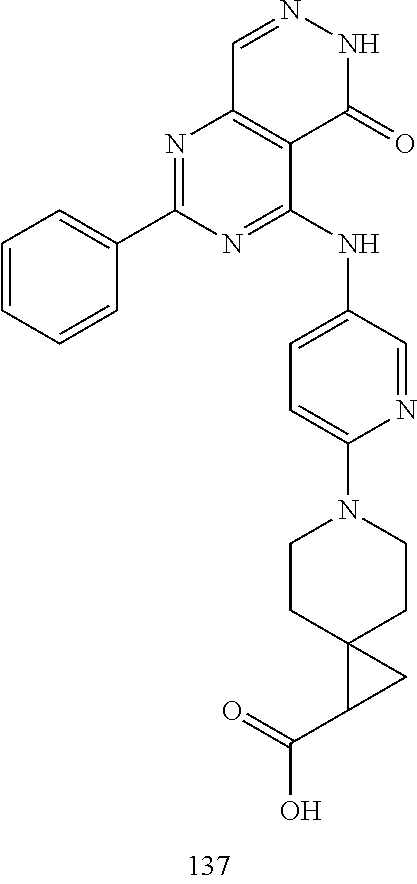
C1=NNC(=O)C2=C1N=C(C1=CC=CC=C1)N=C2NC1=CC=C(N2CCC3(CC2)C(C(=O)O)C3)N=C1
